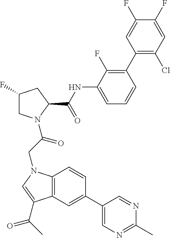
C1(F)CN(C(CN2C3=C(C=C(C4=CN=C(C)N=C4)C=C3)C(C(C)=O)=C2)=O)C(C(NC2=CC=CC(C3=C(Cl)C=C(F)C(F)=C3)=C2F)=O)C1
